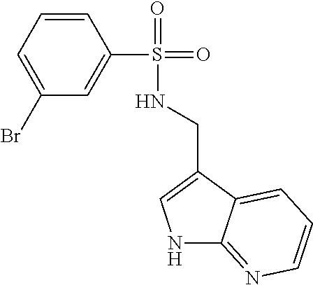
C1=C(Br)C=C(S(=O)(=O)NCC2=CNC3=NC=CC=C23)C=C1
